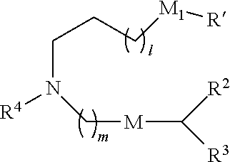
C(N([R4])C[M]C([R2])[R3])CC[M1][R]
